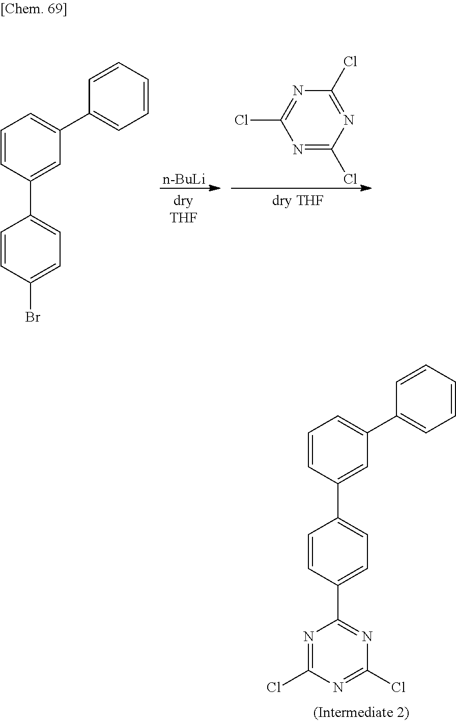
C1=CC(C2=NC(Cl)=NC(Cl)=N2)=CC=C1C1=CC(C2=CC=CC=C2)=CC=C1.[n-BuLi].N1=C(Cl)N=C(Cl)N=C1Cl.C1=CC(Br)=CC=C1C1=CC(C2=CC=CC=C2)=CC=C1
